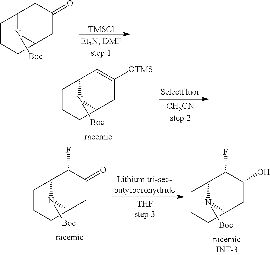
[TMSCl].C12N([Boc])C(CC(=O)C1)CCC2.C12N([Boc])C(CC([OTMS])=C1)CCC2.C12N([Boc])C(CC(=O)C1F)CCC2.C12N([Boc])C(CC(O)C1F)CCC2
